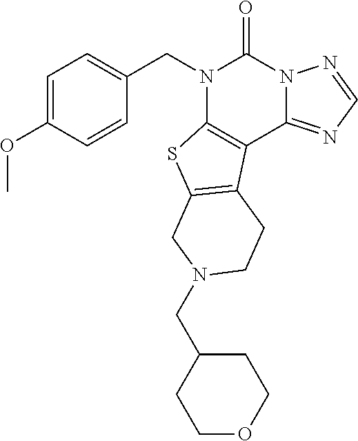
C1=C(OC)C=CC(CN2C3=C(C4=NC=NN4C2=O)C2=C(S3)CN(CC3CCOCC3)CC2)=C1
